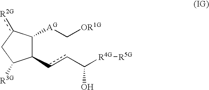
C1(ccC([R4G][R5G])O)C([AG]C[OR1G])c([R2G])CC1[R3G]
